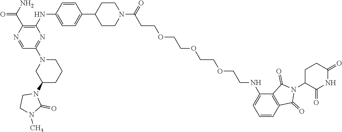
C1C(N2C(=O)C3=C(C2=O)C=CC=C3NCCOCCOCCOCCC(N2CCC(C3=CC=C(NC4=C(C(N)=O)N=CC(N5CC(N6CCN(C)C6=O)CCC5)=N4)C=C3)CC2)=O)C(=O)NC(=O)C1
